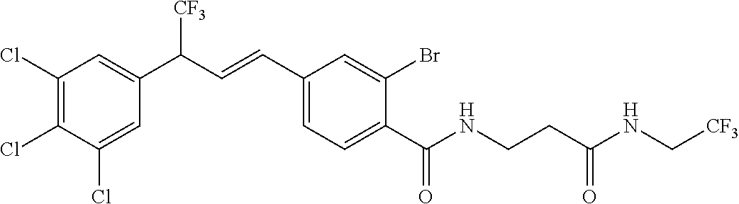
C1(Cl)=C(Cl)C(Cl)=CC(C(C=CC2=CC=C(C(NCCC(NC[CF3])=O)=O)C(Br)=C2)[CF3])=C1
